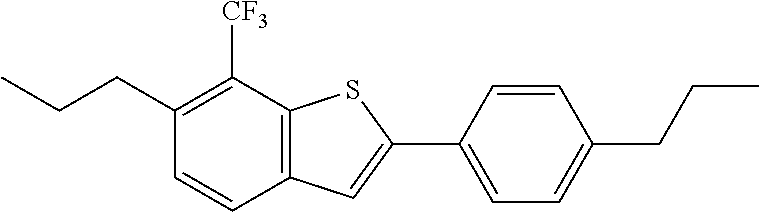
C1(CCC)=C([CF3])C2=C(C=C1)C=C(C1=CC=C(CCC)C=C1)S2
